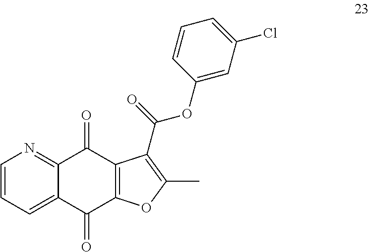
C1=CC=C2C(=N1)C(=O)C1=C(C2=O)OC(C)=C1C(=O)OC1=CC(Cl)=CC=C1
